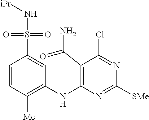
C1=CC([Me])=C(NC2=C(C(N)=O)C(Cl)=NC([SMe])=N2)C=C1S(=O)(=O)N[iPr]
